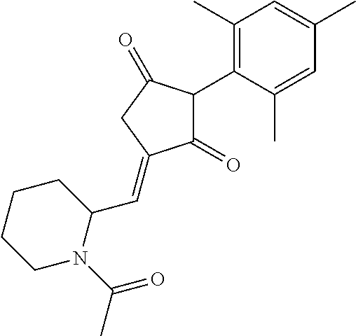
C1(=O)C(C2=C(C)C=C(C)C=C2C)C(=O)CC1=CC1CCCCN1C(C)=O
